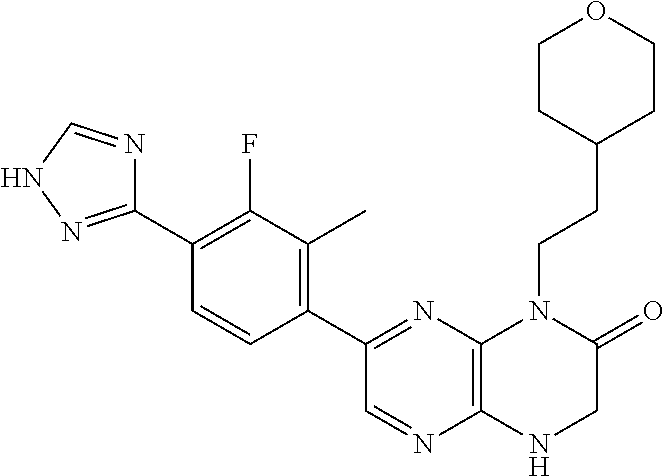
C1(C2=NNC=N2)=C(F)C(C)=C(C2=NC3=C(N=C2)NCC(=O)N3CCC2CCOCC2)C=C1
